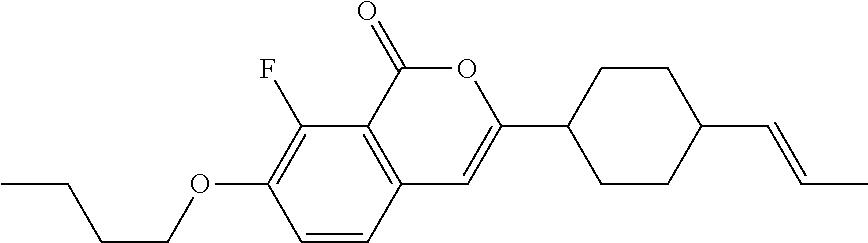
C1=CC2=C(C(F)=C1OCCCC)C(=O)OC(C1CCC(C=CC)CC1)=C2
